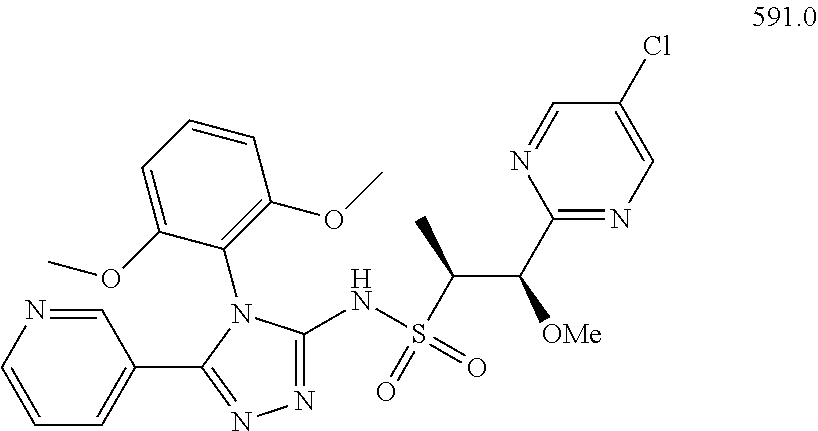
C1=NC=CC=C1C1=NN=C(NS(=O)(C(C)C(C2=NC=C(Cl)C=N2)[OMe])=O)N1C1=C(OC)C=CC=C1OC
